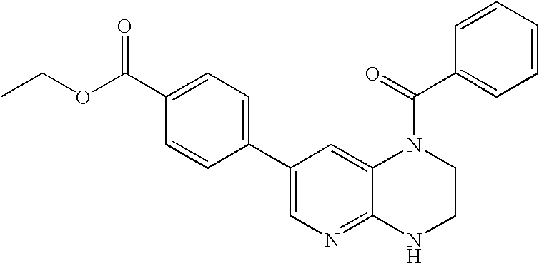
CCOC(C1=CC=C(C2=CN=C3C(=C2)N(C(=O)C2=CC=CC=C2)CCN3)C=C1)=O
